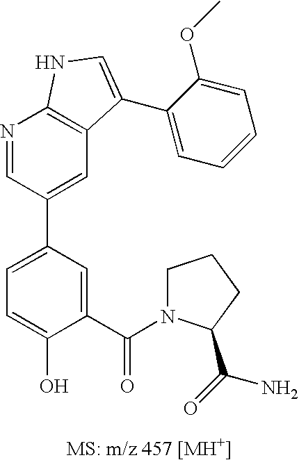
C1=C(C2=CC3=C(N=C2)NC=C3C2=CC=CC=C2OC)C=C(C(=O)N2CCCC2C(=O)N)C(O)=C1
